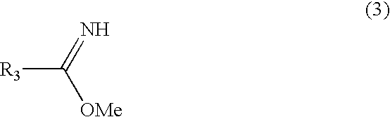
[R3]C(=N)[OMe]
